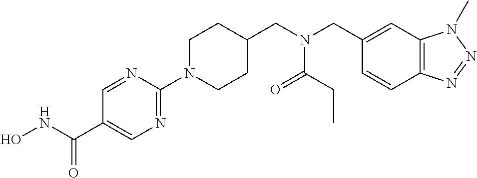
C1=NC(N2CCC(CN(CC3=CC4=C(C=C3)N=NN4C)C(=O)CC)CC2)=NC=C1C(NO)=O
